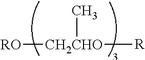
[RO][CH2CHO](C)[R]
